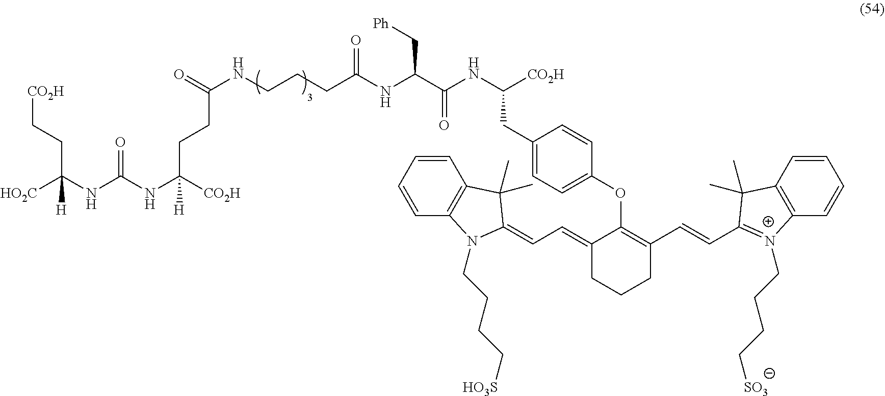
[HO2C]C(NC(NC([CO2H])(CCC(NCCCC(NC(C(NC([CO2H])CC1=CC=C(OC2=C(C=CC3=[N+](CCCC[SO3])C4=C(C=CC=C4)C3(C)C)CCCC2=CC=C2N(CCCC[HO3S])C3=C(C=CC=C3)C2(C)C)C=C1)=O)C[Ph])=O)=O)[H])=O)(CC[CO2H])[H]
